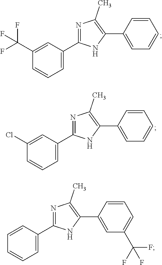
C1(C(F)(F)F)=CC(C2=NC(C)=C(C3=CC=CC=C3)N2)=CC=C1.C1(Cl)=CC(C2=NC(C)=C(C3=CC=CC=C3)N2)=CC=C1.C1=CC(C2=NC(C)=C(C3=CC(C(F)(F)F)=CC=C3)N2)=CC=C1
